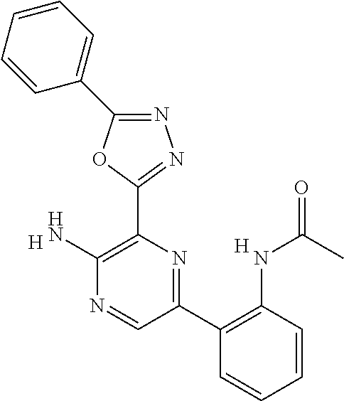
[H].C1(N)=C(C2=NN=C(C3=CC=CC=C3)O2)N=C(C2=C(NC(C)=O)C=CC=C2)C=N1.[H]
